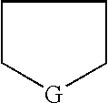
C1[G]CCC1
